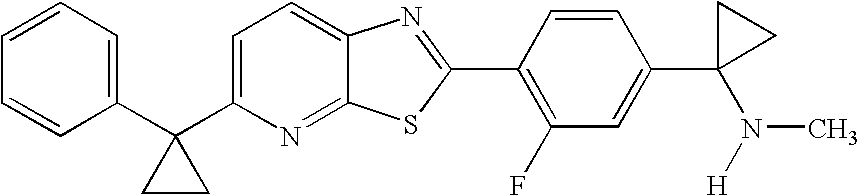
C1=CC=C(C2(C3=CC=C4C(=N3)SC(C3=C(F)C=C(C5(N([H])C)CC5)C=C3)=N4)CC2)C=C1
